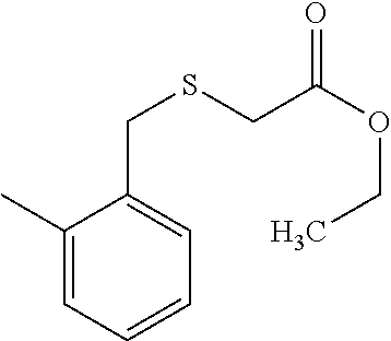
C1(C)=CC=CC=C1CSCC(OCC)=O
